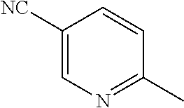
C1([NC])=CN=C(C)C=C1
